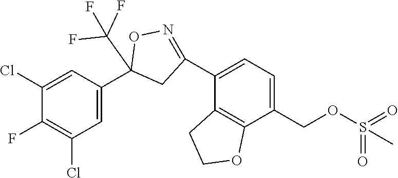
C1(Cl)=CC(C2(C(F)(F)F)CC(C3=CC=C(COS(=O)(=O)C)C4=C3CCO4)=NO2)=CC(Cl)=C1F
